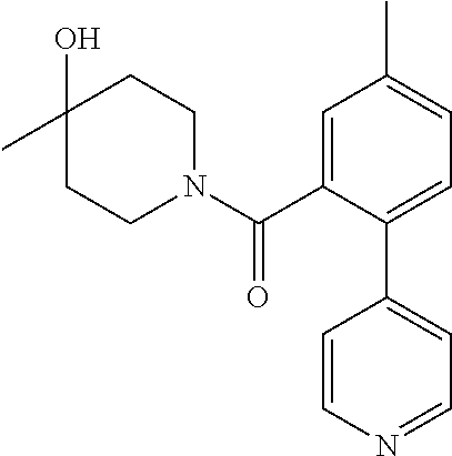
CC1(O)CCN(C(C2=CC(C)=CC=C2C2=CC=NC=C2)=O)CC1
